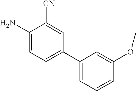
C1(N)=CC=C(C2=CC=CC(OC)=C2)C=C1[CN]
